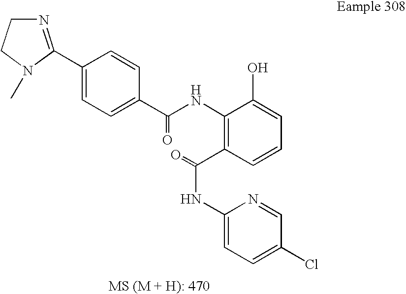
C1(C2=NCCN2C)=CC=C(C(NC2=C(C(NC3=CC=C(Cl)C=N3)=O)C=CC=C2O)=O)C=C1
